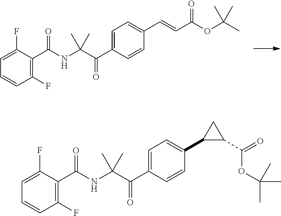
C1=C(C(C(NC(C2=C(F)C=CC=C2F)=O)(C)C)=O)C=CC(C=CC(OC(C)(C)C)=O)=C1.C1=C(C(C(NC(C2=C(F)C=CC=C2F)=O)(C)C)=O)C=CC(C2C(C(=O)OC(C)(C)C)C2)=C1
